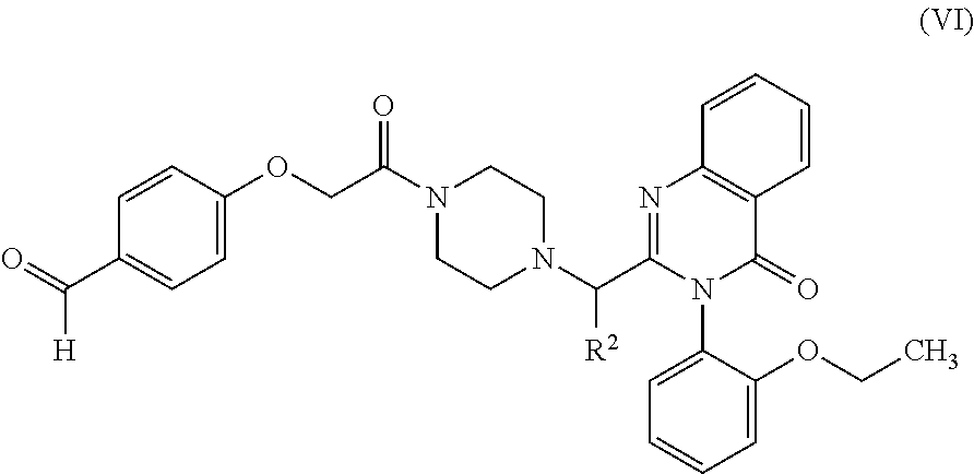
C1=CC(C(=O)[H])=CC=C1OCC(N1CCN(C(C2=NC3=C(C(=O)N2C2=CC=CC=C2OCC)C=CC=C3)[R2])CC1)=O
